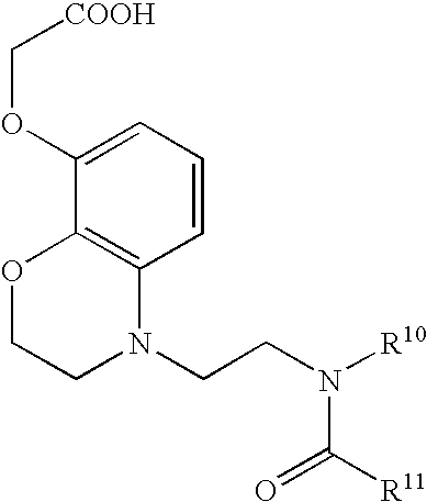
C1=CC=C(OC[COOH])C2=C1N(CCN([R10])C(=O)[R11])CCO2
